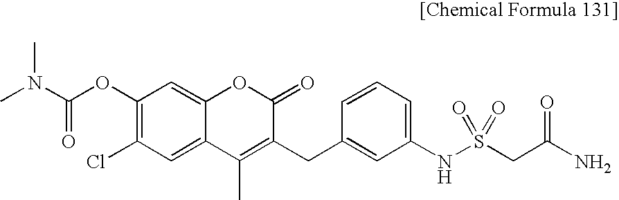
C1(OC(N(C)C)=O)=C(Cl)C=C2C(=C1)OC(=O)C(CC1=CC(NS(CC(N)=O)(=O)=O)=CC=C1)=C2C
